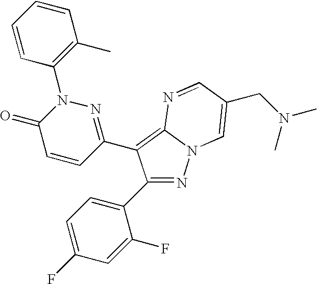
C1(C2=CC=C(F)C=C2F)=NN2C(=C1C1=NN(C3=C(C)C=CC=C3)C(=O)C=C1)N=CC(CN(C)C)=C2
